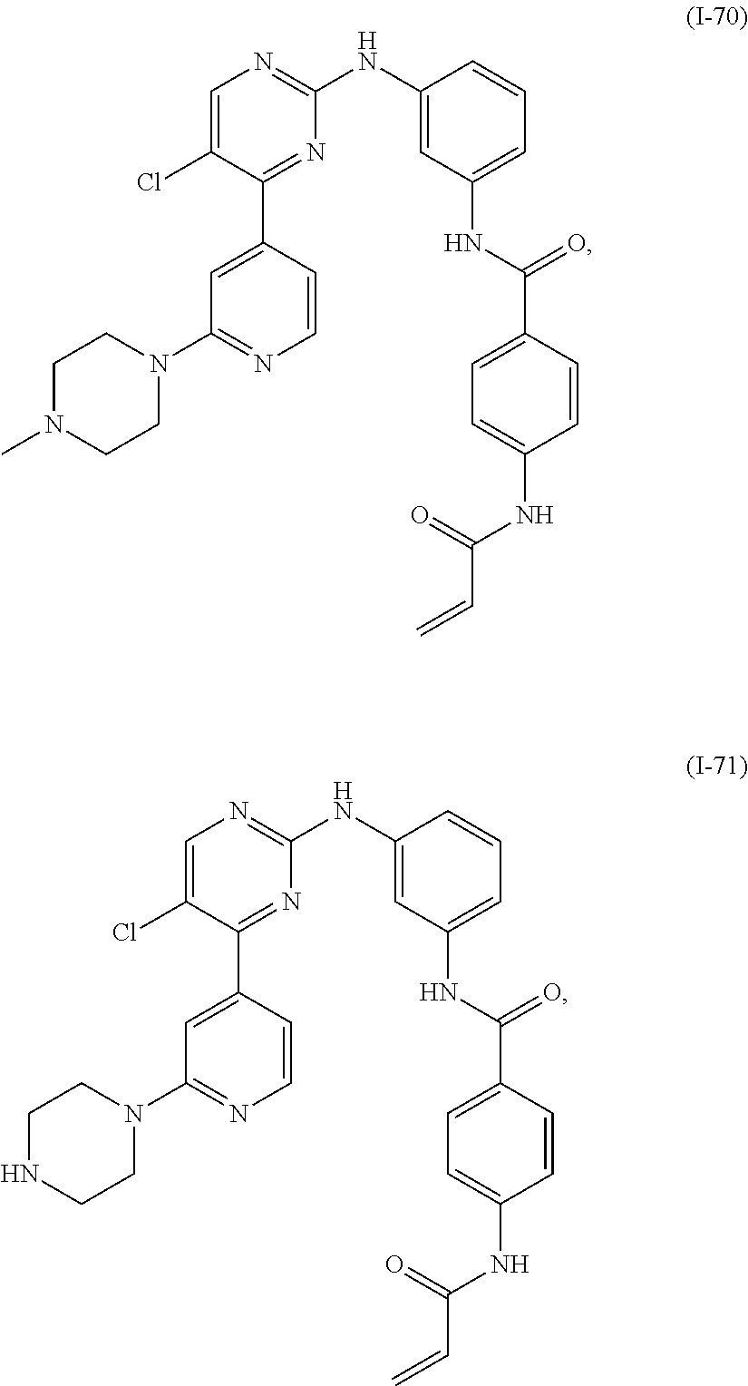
C1=C(Cl)C(C2=CC(N3CCN(C)CC3)=NC=C2)=NC(NC2=CC(NC(C3=CC=C(NC(C=C)=O)C=C3)=O)=CC=C2)=N1.C1=C(Cl)C(C2=CC(N3CCNCC3)=NC=C2)=NC(NC2=CC(NC(C3=CC=C(NC(C=C)=O)C=C3)=O)=CC=C2)=N1
